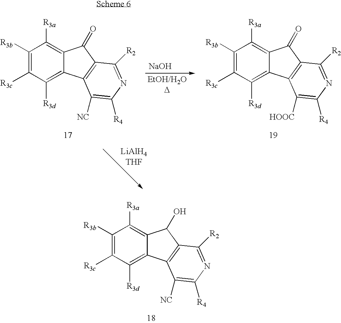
C1([R3b])=C([R3c])C([R3d])=C2C(=C1[R3a])C(O)C1=C2C([NC])=C([R4])N=C1[R2].[NaOH].C1([R3b])=C([R3c])C([R3d])=C2C(=C1[R3a])C(=O)C1=C2C([NC])=C([R4])N=C1[R2].C1([R3b])=C([R3c])C([R3d])=C2C(=C1[R3a])C(=O)C1=C2C([HOOC])=C([R4])N=C1[R2]
